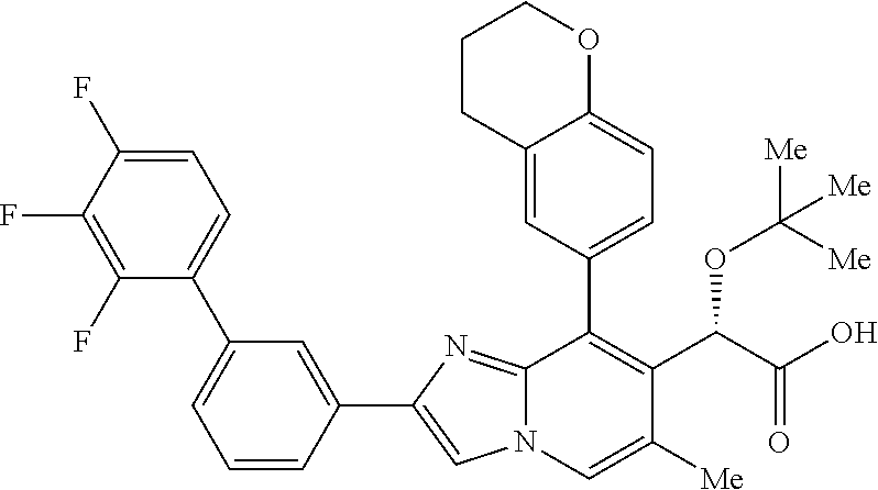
C1=CC(C2=CN3C(=N2)C(C2=CC=C4C(=C2)CCCO4)=C(C(C(O)=O)OC([Me])([Me])[Me])C([Me])=C3)=CC(C2=CC=C(F)C(F)=C2F)=C1
